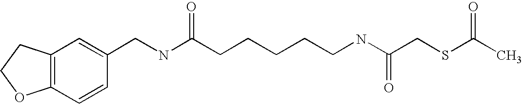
C12=C(C=CC(CNC(CCCCCNC(CSC(C)=O)=O)=O)=C1)OCC2
